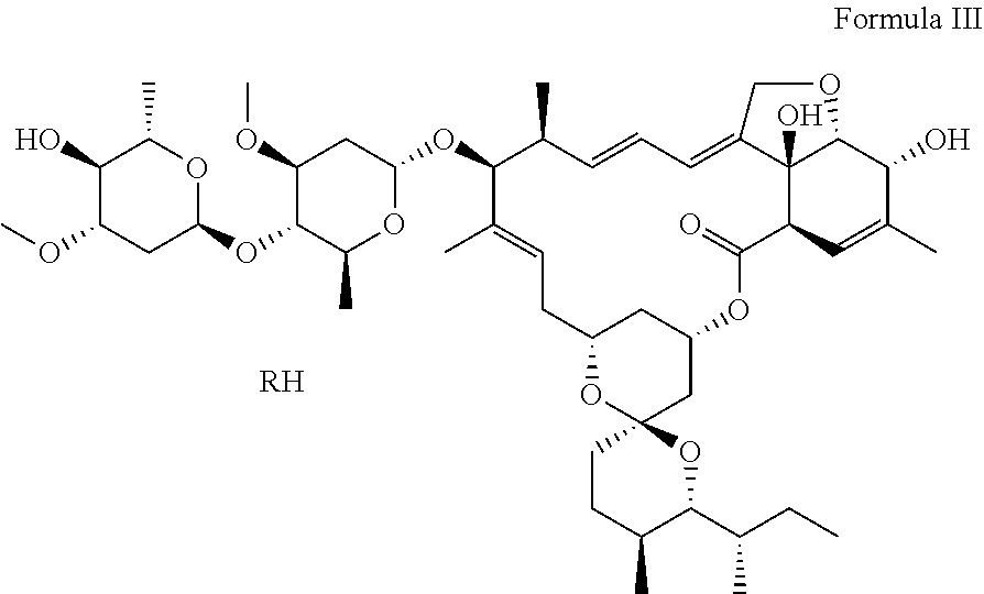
C1(O)C(OC)CC(OC2C(C)OC(OC3C(C)=CCC4OC5(CC(C4)OC(=O)C4C=C(C)C(O)C6C4(O)C(=CC=CC3C)CO6)CCC(C)C(C(CC)C)O5)CC2OC)OC1C.[RH]
